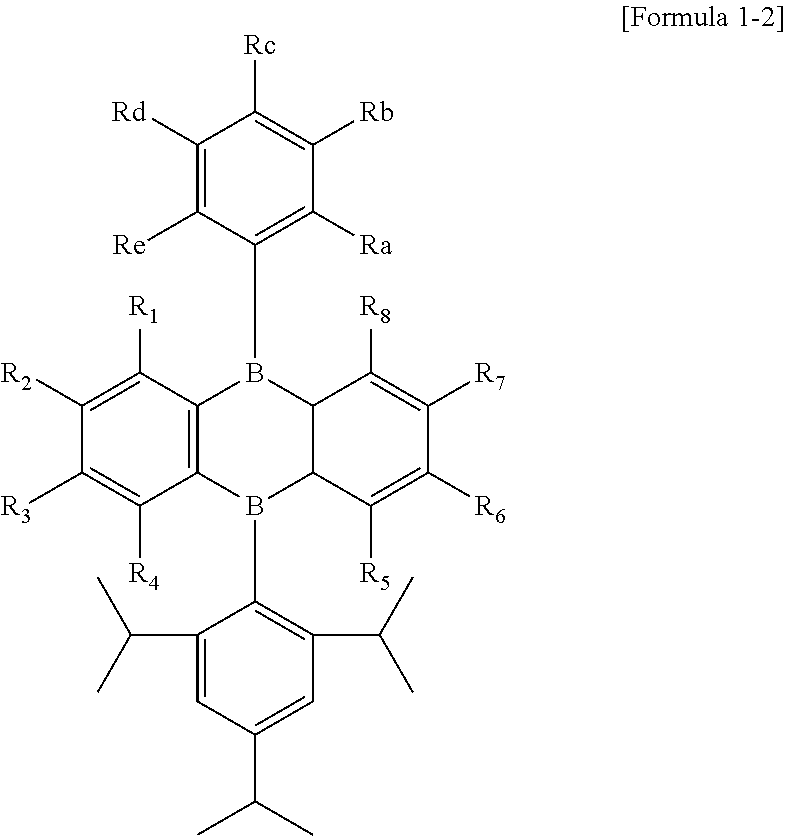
C1([Rd])=C([Re])C(B2C3=C(B(C4=C(C(C)C)C=C(C(C)C)C=C4C(C)C)C4C2C([R8])=C([R7])C([R6])=C4[R5])C([R4])=C([R3])C([R2])=C3[R1])=C([Ra])C([Rb])=C1[Rc]
